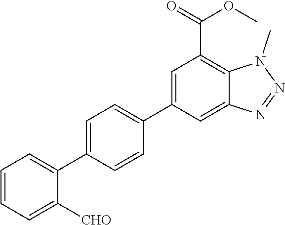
C1=CC=C([CHO])C(C2=CC=C(C3=CC(C(=O)OC)=C4C(=C3)N=NN4C)C=C2)=C1
